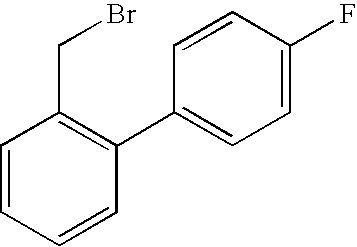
C1=CC=CC(C2=CC=C(F)C=C2)=C1CBr
